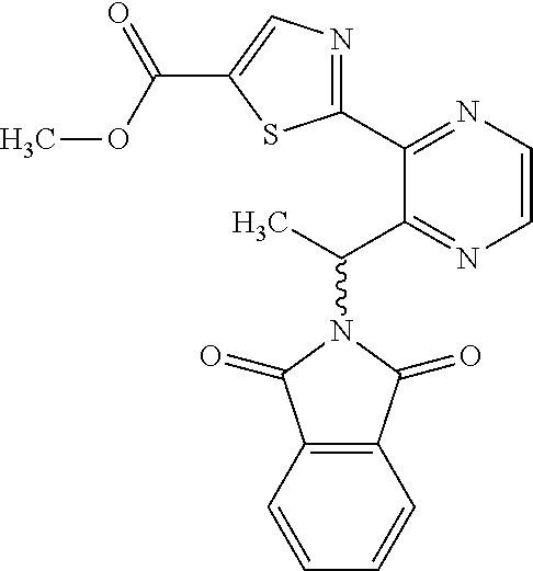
N1(C(C)C2=NC=CN=C2C2=NC=C(C(OC)=O)S2)C(=O)C2=C(C1=O)C=CC=C2
